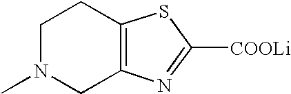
C12=C(N=C([COOLi])S1)CN(C)CC2
